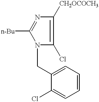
N1(CC2=CC=CC=C2Cl)C(Cl)=C([CH2OCOCH3])N=C1[n-Bu]
